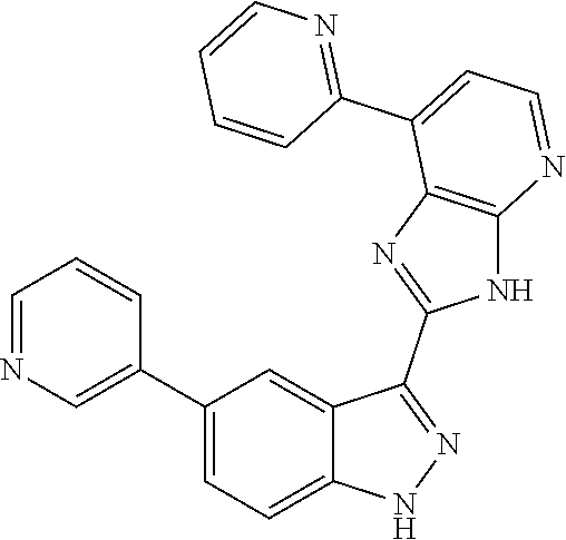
C1=NC=C(C2=CC=C3C(=C2)C(C2=NC4=C(N2)N=CC=C4C2=NC=CC=C2)=NN3)C=C1
